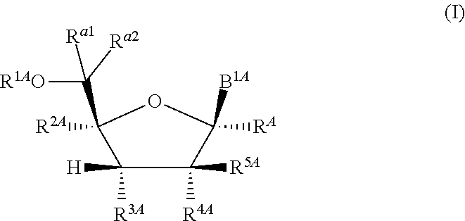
C1([R3A])([H])C([R4A])([R5A])C([B1A])([RA])OC1(C([R1AO])([Ra1])[Ra2])[R2A]
